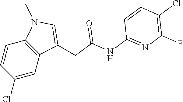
C1(Cl)=CC2=C(C=C1)N(C)C=C2CC(NC1=NC(F)=C(Cl)C=C1)=O
